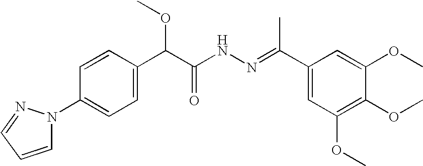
C1=CC(C(C(NN=C(C2=CC(OC)=C(OC)C(OC)=C2)C)=O)OC)=CC=C1N1C=CC=N1
